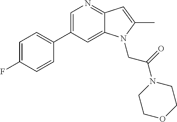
C1=C(C2=CC=C(F)C=C2)C=C2C(=N1)C=C(C)N2CC(N1CCOCC1)=O
